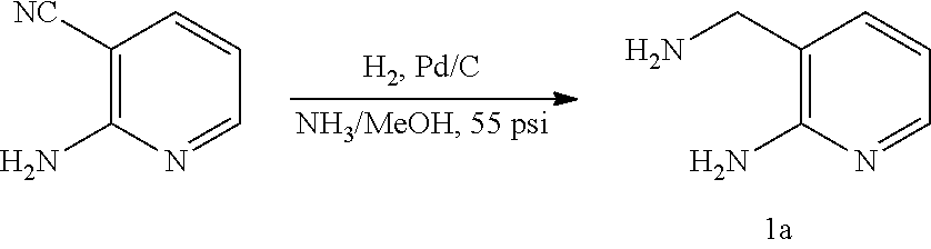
C1(CN)=C(N)N=CC=C1.C1([NC])=C(N)N=CC=C1
